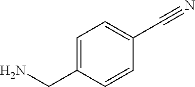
C1=C(CN)C=CC(C#N)=C1
